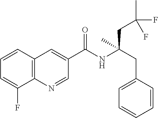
C1=CC2=C(C(F)=C1)N=CC(C(=O)NC(CC1=CC=CC=C1)(C)CC(C)(F)F)=C2
